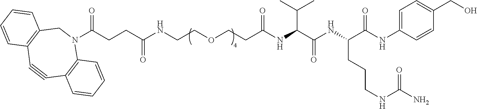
C(CCC(NCCOCCC(NC(C(NC(C(NC1=CC=C(CO)C=C1)=O)CCCNC(N)=O)=O)C(C)C)=O)=O)(N1CC2=C(C#CC3=C1C=CC=C3)C=CC=C2)=O
